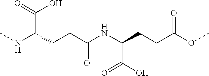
CNC(CCC(NC(CCC(OC)=O)C(O)=O)=O)C(=O)O
